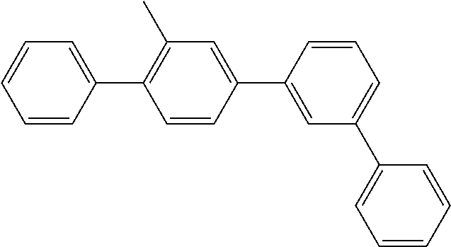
C1=CC(C2=C(C)C=C(C3=CC(C4=CC=CC=C4)=CC=C3)C=C2)=CC=C1
